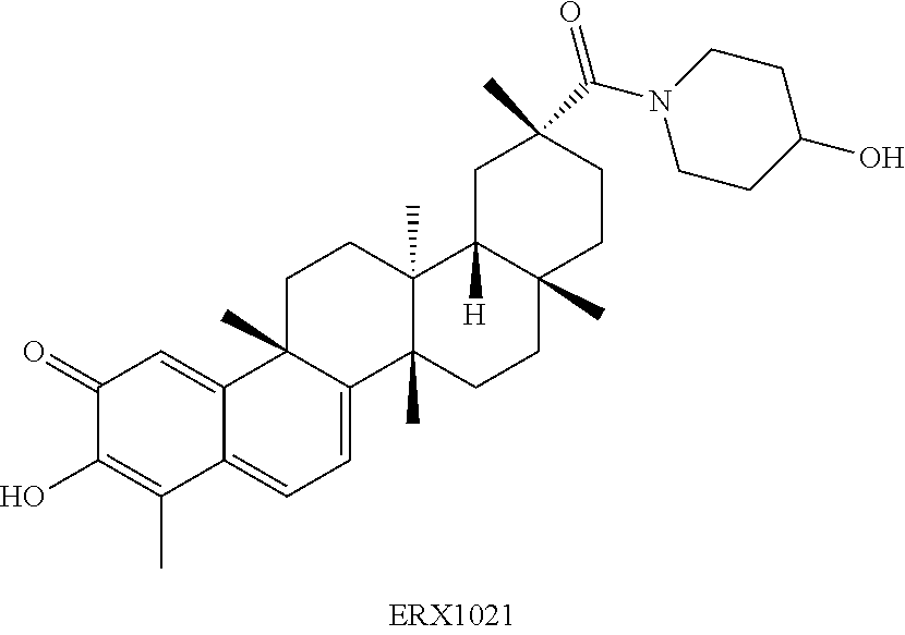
C1(=O)C(O)=C(C)C2=CC=C3C(C)(C2=C1)CCC1(C)C3(C)CCC2(C)C1([H])CC(C)(C(N1CCC(O)CC1)=O)CC2
